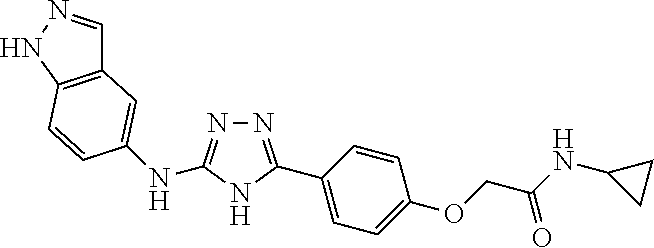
N1=C(NC2=CC3=C(NN=C3)C=C2)NC(C2=CC=C(OCC(=O)NC3CC3)C=C2)=N1
